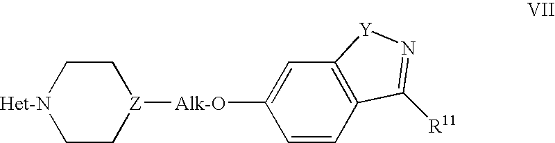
[Het-N]1CC[Z]([Alk-O]C2=CC3=C(C=C2)C([R11])=N[Y]3)CC1
